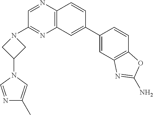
C12=C(C=CC(C3=CC4=C(C=C3)OC(N)=N4)=C1)N=CC(N1CC(N3C=C(C)N=C3)C1)=N2
